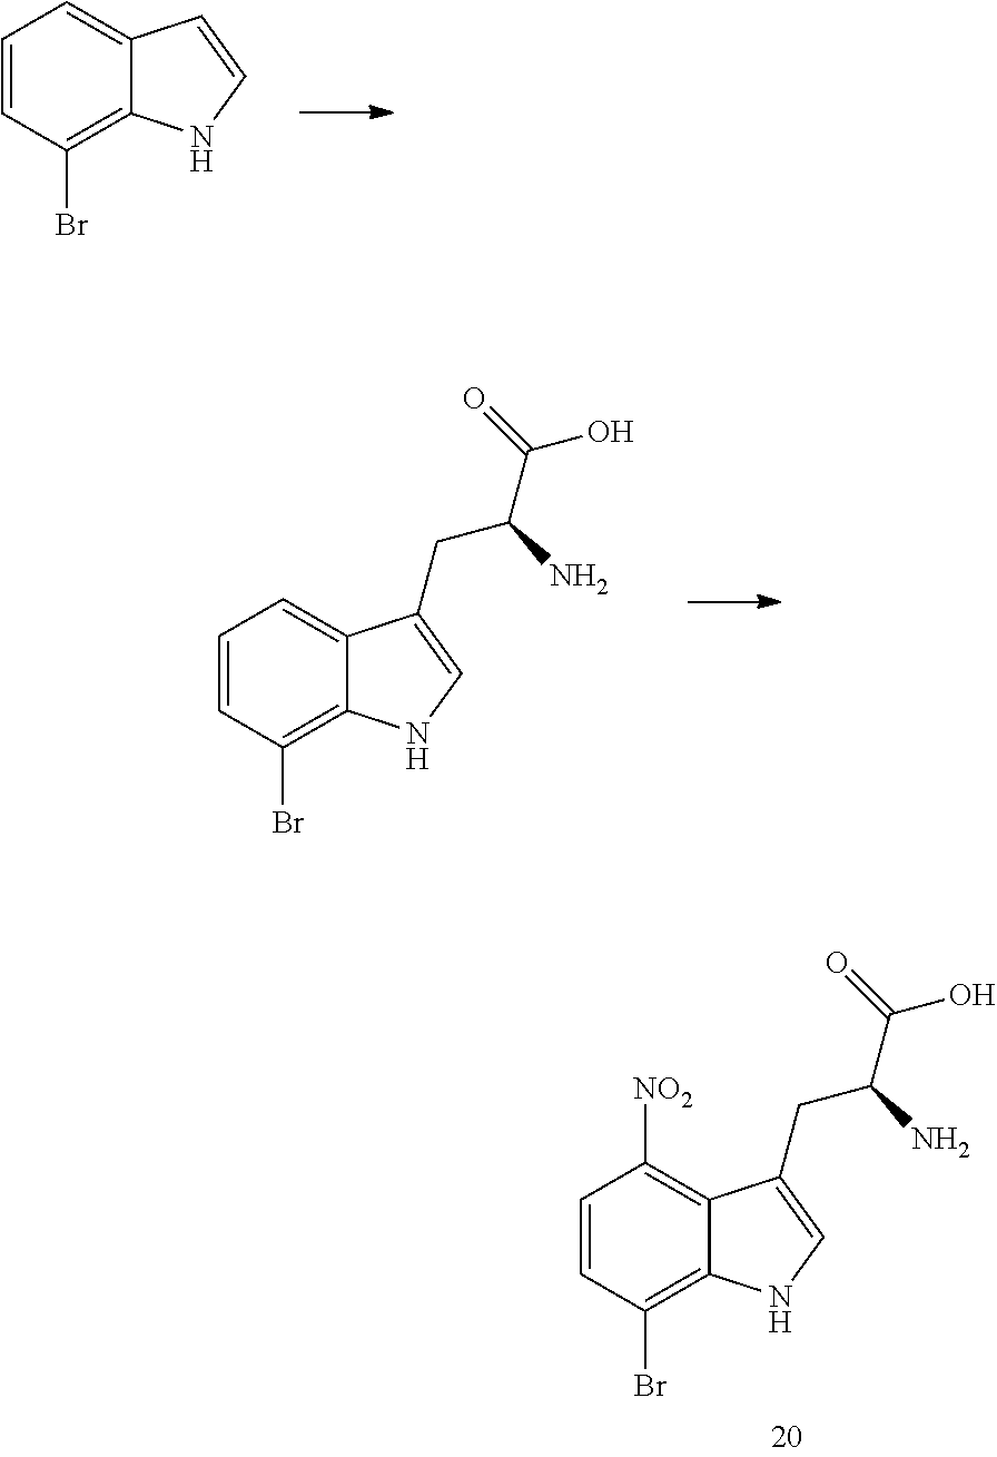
C1=CC(Br)=C2C(=C1)C=CN2.C1=CC(Br)=C2C(=C1)C(CC(C(=O)O)N)=CN2.C1=CC(Br)=C2C(=C1[NO2])C(CC(C(=O)O)N)=CN2
